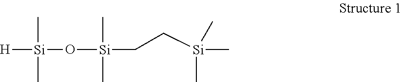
[H][Si](C)(C)O[Si](C)(C)CC[Si](C)(C)C
